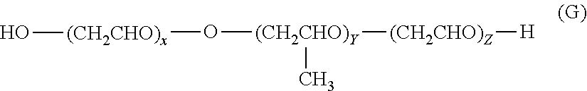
[(CH2CHO)x](O[(CH2CHO)Y]([(CH2CHO)Z][H])C)O
